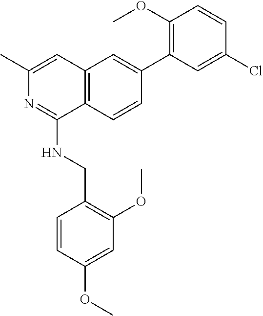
ClC1=CC(C2=CC3=C(C(NCC4=C(OC)C=C(OC)C=C4)=NC(C)=C3)C=C2)=C(OC)C=C1
